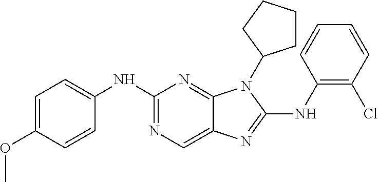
C1(NC2=CC=C(OC)C=C2)=NC=C2C(=N1)N(C1CCCC1)C(NC1=C(Cl)C=CC=C1)=N2
